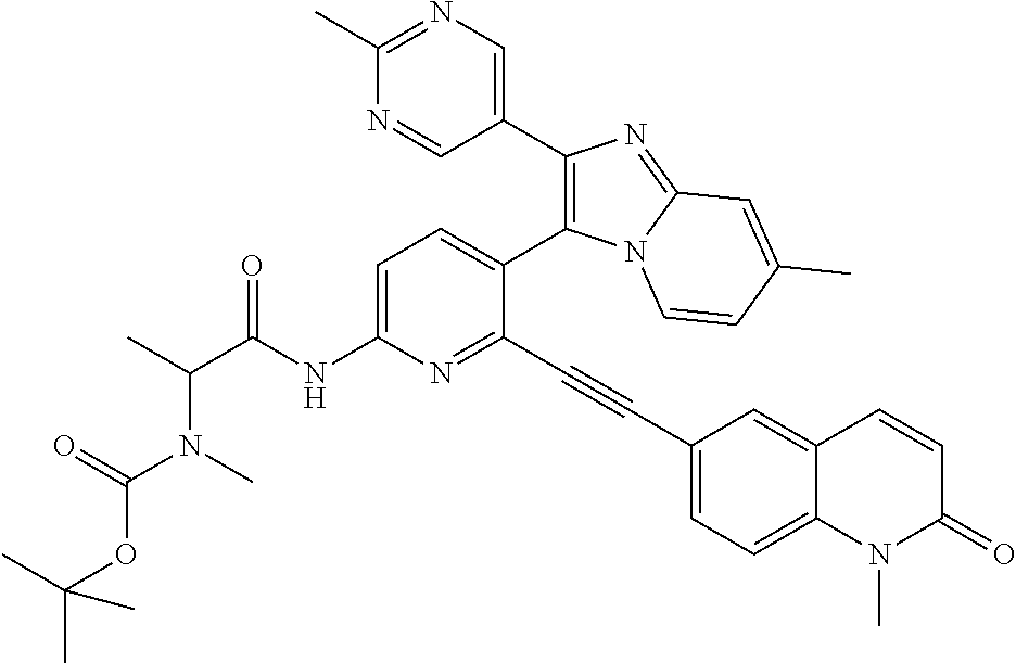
C1=C(NC(C(C)N(C(OC(C)(C)C)=O)C)=O)N=C(C#CC2=CC=C3C(=C2)C=CC(=O)N3C)C(C2=C(C3=CN=C(C)N=C3)N=C3N2C=CC(C)=C3)=C1
